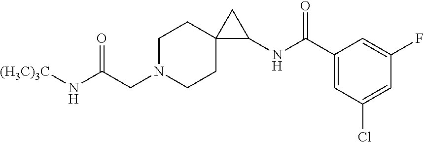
C(CN1CCC2(CC1)CC2NC(C1=CC(Cl)=CC(F)=C1)=O)(N[(H3C)3C])=O
